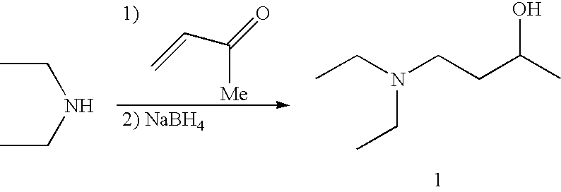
CCN(CCC(C)O)CC.C([Me])(=O)C=C.CCNCC
